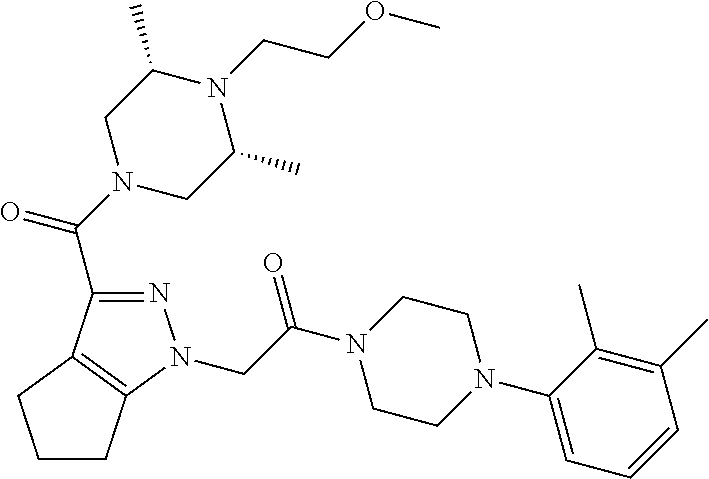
N1=C(C(N2CC(C)N(CCOC)C(C)C2)=O)C2=C(N1CC(N1CCN(C3=CC=CC(C)=C3C)CC1)=O)CCC2
